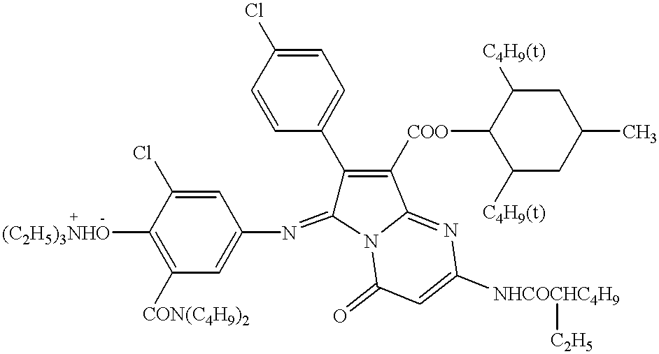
C1=C(Cl)C([(C2H5)3NHO])=C([CON(C4H9)2])C=C1N=C1C(C2=CC=C(Cl)C=C2)=C([COO]C2C([C4H9(t)])CC(C)CC2[C4H9(t)])C2=NC([NHCOCHC4H9][C2H5])=CC(=O)N12
